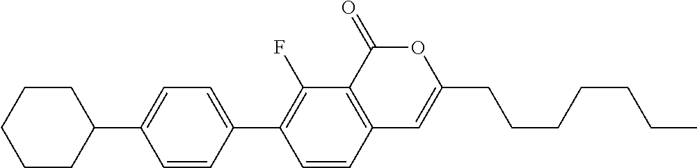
C12=C(C(=O)OC(CCCCCCC)=C1)C(F)=C(C1=CC=C(C3CCCCC3)C=C1)C=C2
